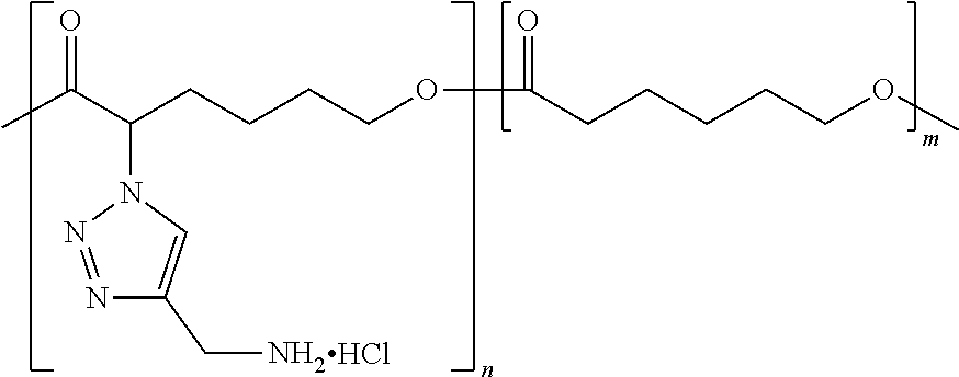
Cl.CC(C(CCCCOC(CCCCCOC)=O)N1N=NC(CN)=C1)=O
